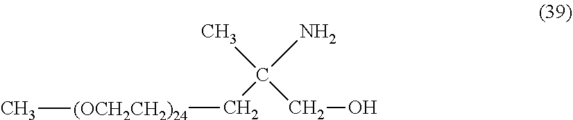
C(C)(N)(C[(OCH2CH2)24]C)CO
